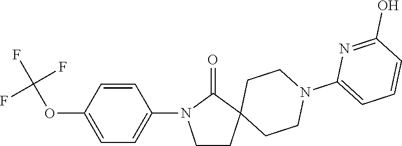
C1=CC(OC(F)(F)F)=CC=C1N1CCC2(C1=O)CCN(C1=CC=CC(O)=N1)CC2
